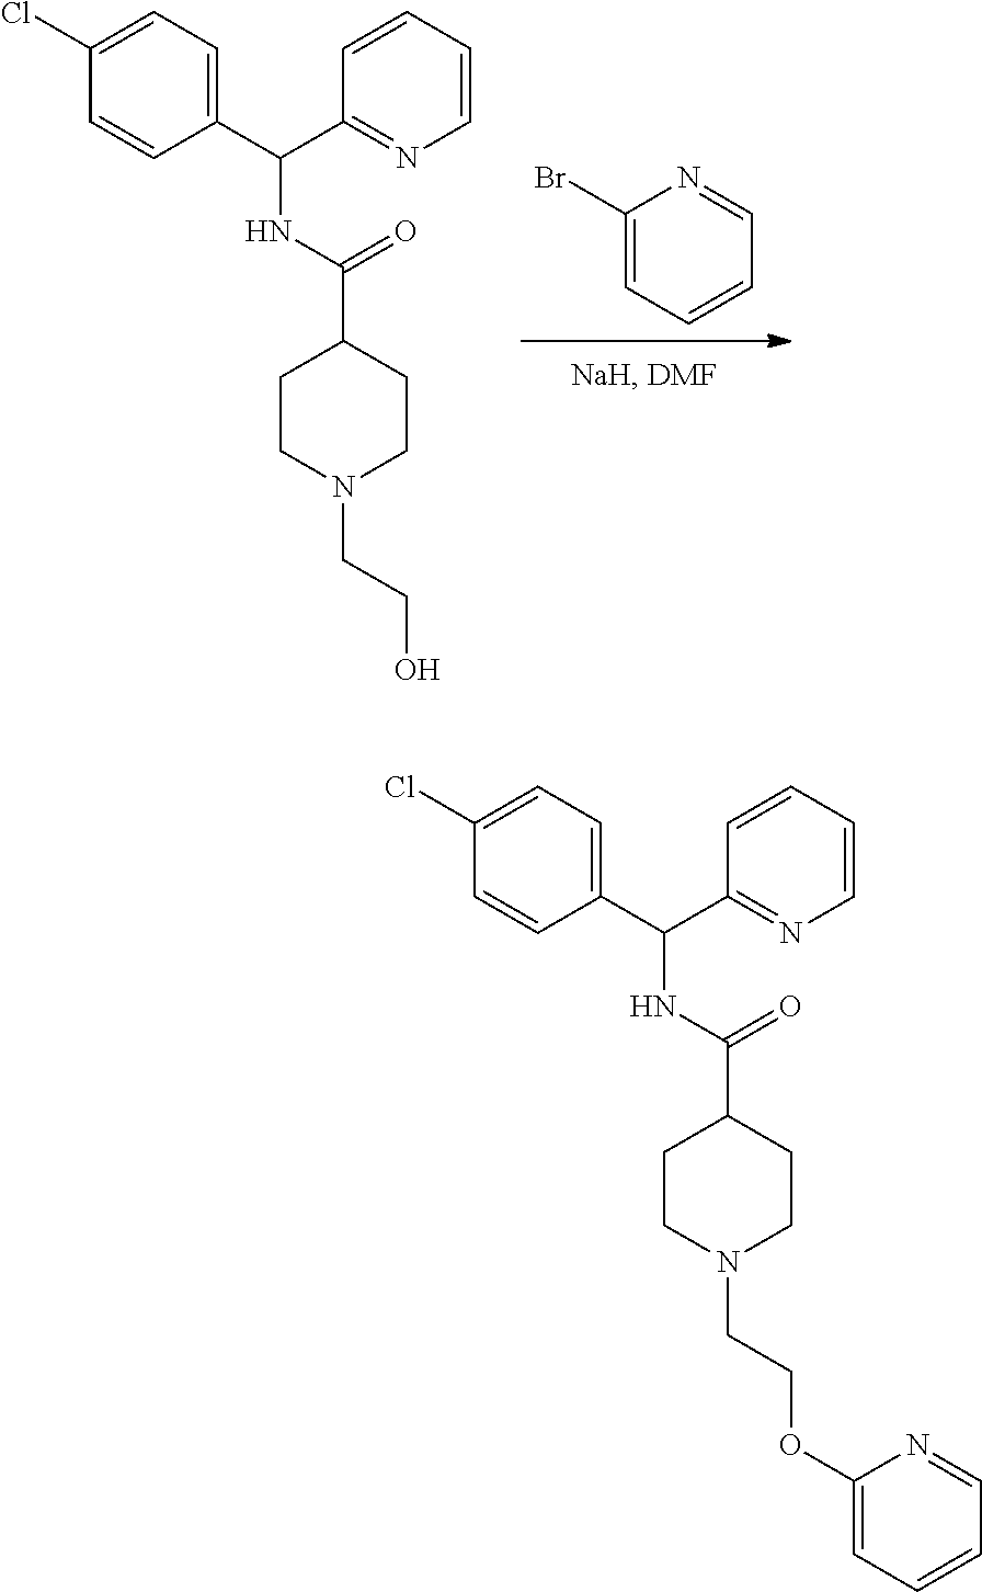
C1(Br)=CC=CC=N1.C1=CC(C(C2=NC=CC=C2)NC(C2CCN(CCO)CC2)=O)=CC=C1Cl.C1CN(CCOC2=CC=CC=N2)CCC1C(NC(C1=CC=C(Cl)C=C1)C1=NC=CC=C1)=O
